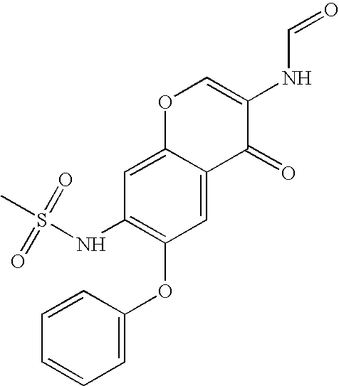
C1=CC(OC2=C(NS(=O)(=O)C)C=C3C(=C2)C(=O)C(NC=O)=CO3)=CC=C1
